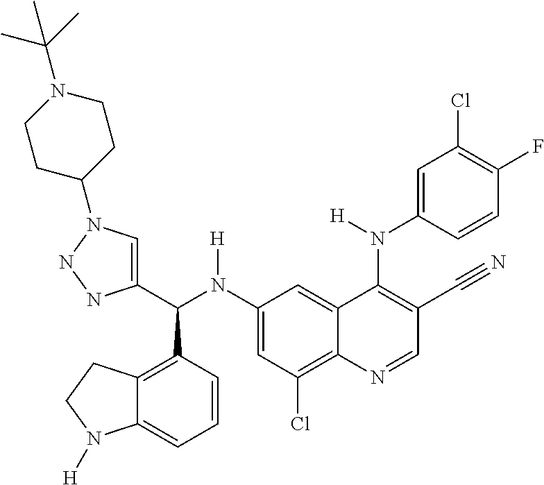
C1(N(C(C2=CN(C3CCN(C(C)(C)C)CC3)NN2)C2=C3C(=CC=C2)N([H])CC3)[H])=CC(Cl)=C2C(=C1)C(N(C1=CC(Cl)=C(F)C=C1)[H])=C(C#N)C=N2
